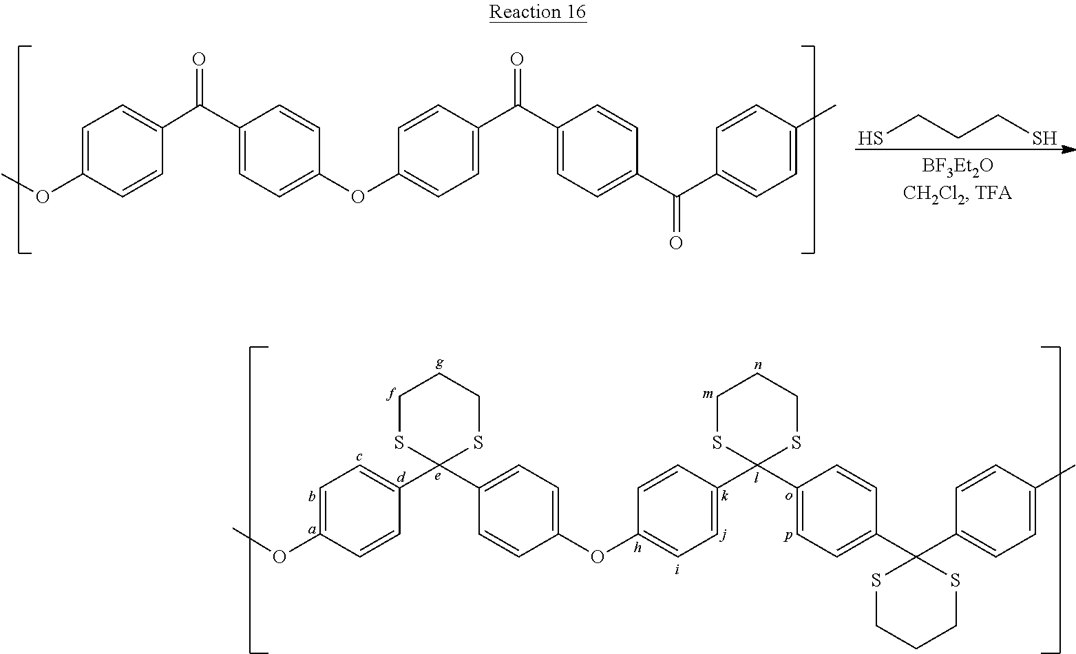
C(CCS)S.C1=C(OC)C=CC(C(C2=CC=C(OC3=CC=C(C(C4=CC=C(C(C5=CC=C(C)C=C5)=O)C=C4)=O)C=C3)C=C2)=O)=C1.C1=C(OC)C=CC(C2(C3=CC=C(OC4=CC=C(C5(C6=CC=C(C7(C8=CC=C(C)C=C8)SCCCS7)C=C6)SCCCS5)C=C4)C=C3)SCCCS2)=C1
